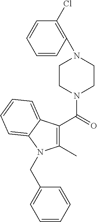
C1(C)=C(C(=O)N2CCN(C3=C(Cl)C=CC=C3)CC2)C2=CC=CC=C2N1CC1=CC=CC=C1
